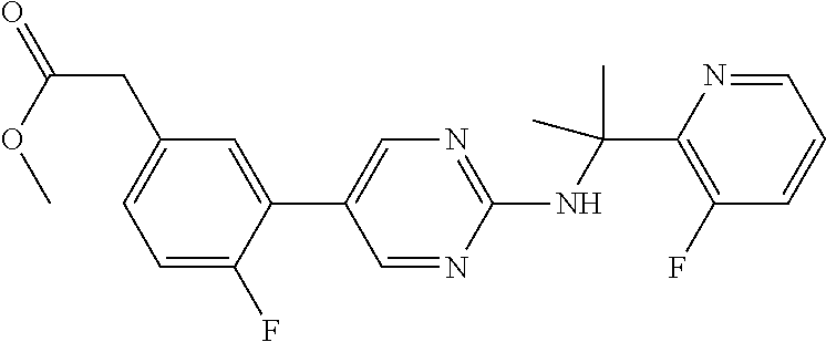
C1(NC(C2=C(F)C=CC=N2)(C)C)=NC=C(C2=CC(CC(=O)OC)=CC=C2F)C=N1
